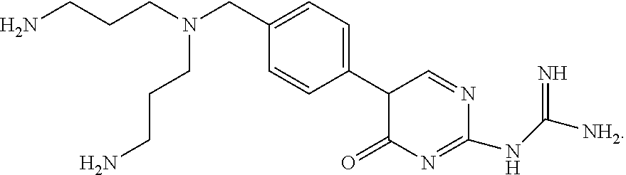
C1(C2C(=O)N=C(NC([NH2])=N)N=C2)=CC=C(CN(CCCN)CCCN)C=C1
